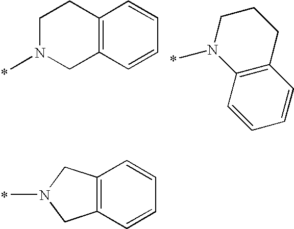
C1N(C)CC2=C(C1)C=CC=C2.C1N(C)C2=C(CC1)C=CC=C2.C12=C(C=CC=C1)CN(C)C2
